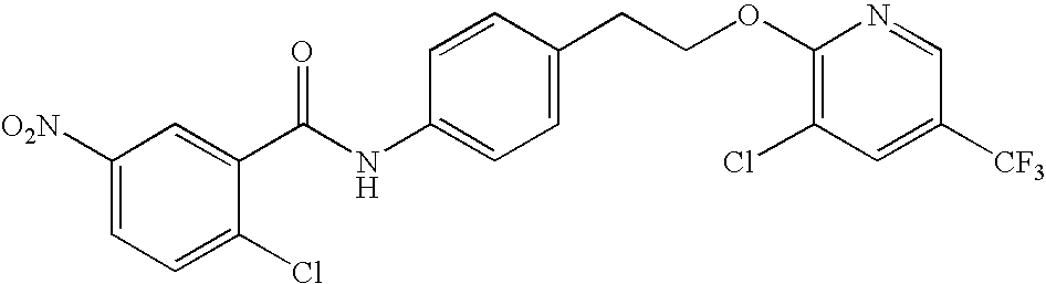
C1([O2N])=CC=C(Cl)C(C(NC2=CC=C(CCOC3=C(Cl)C=C([CF3])C=N3)C=C2)=O)=C1
